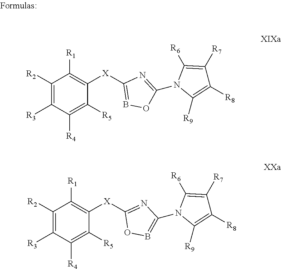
C1([R2])=C([R3])C([R4])=C([R5])C([X]C2=BOC(N3C([R9])=C([R8])C([R7])=C3[R6])=N2)=C1[R1].C1([R2])=C([R3])C([R4])=C([R5])C([X]C2=NC(N3C([R6])=C([R7])C([R8])=C3[R9])=BO2)=C1[R1]
